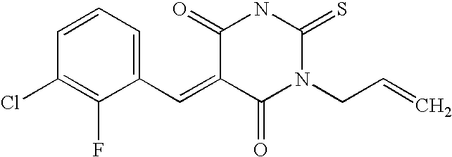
N1C(=S)N(CC=C)C(=O)C(=CC2=CC=CC(Cl)=C2F)C1=O
